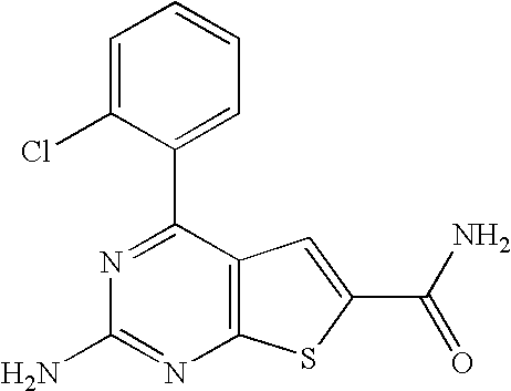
C1(C2=CC=CC=C2Cl)=NC(N)=NC2=C1C=C(C(=O)N)S2
